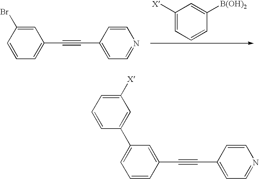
C1=C(Br)C=CC=C1C#CC1=CC=NC=C1.C1([X])=CC=CC([B(OH)2])=C1.C1=C(C#CC2=CC=NC=C2)C=CC=C1C1=CC([X])=CC=C1
